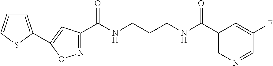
N1=C(C(NCCCNC(C2=CN=CC(F)=C2)=O)=O)C=C(C2=CC=CS2)O1
